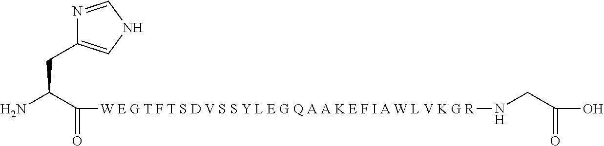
C(C(C(=O)[W E G T F T S D V S S Y L E G Q A A K E F I A W L V K G R]NCC(=O)O)N)C1=CNC=N1
